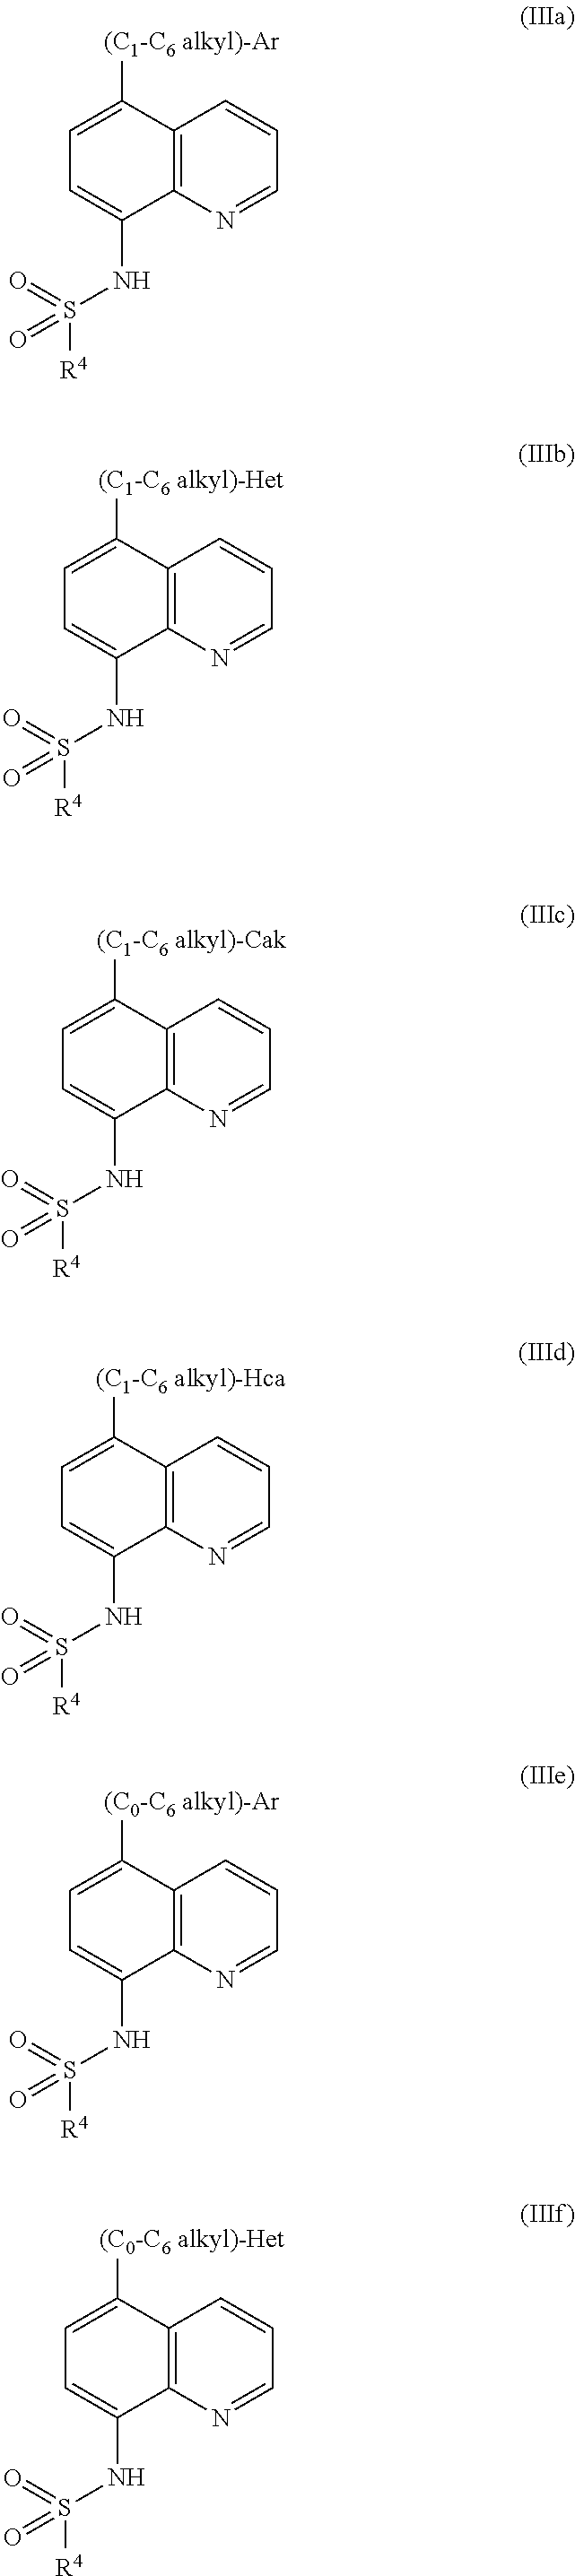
C12=C(N=CC=C1)C(NS([R4])(=O)=O)=CC=C2[(C1-C6 alkyl)-Ar].C12=C(N=CC=C1)C(NS([R4])(=O)=O)=CC=C2[(C1-C6 alkyl)-Het].C12=C(N=CC=C1)C(NS([R4])(=O)=O)=CC=C2[(C1-C6 alkyl)-Cak].C12=C(N=CC=C1)C(NS([R4])(=O)=O)=CC=C2[(C1-C6 alkyl)-Hca].C12=C(N=CC=C1)C(NS([R4])(=O)=O)=CC=C2[(C0-C6 alkyl)-Ar].C12=C(N=CC=C1)C(NS([R4])(=O)=O)=CC=C2[(C0-C6 alkyl)-Het]
